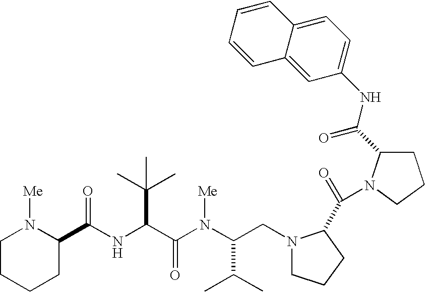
N(C(C(N(C(CN1CCCC1C(=O)N1C(C(NC2=CC=C3C(=C2)C=CC=C3)=O)CCC1)C(C)C)[Me])=O)C(C)(C)C)C(=O)C1N([Me])CCCC1
